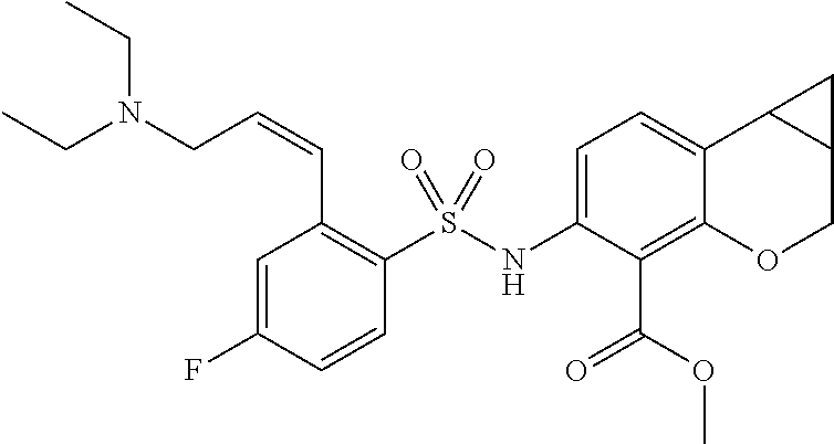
C1=C(F)C=CC(S(NC2=CC=C3C(=C2C(=O)OC)OCC2C3C2)(=O)=O)=C1C=CCN(CC)CC
